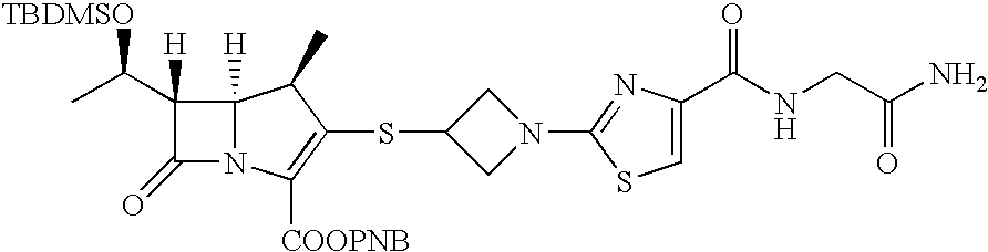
C1(C(C)[TBDMSO])([H])C(=O)N2C1([H])C(C)C(SC1CN(C3=NC(C(NCC(N)=O)=O)=CS3)C1)=C2[COOPNB]
